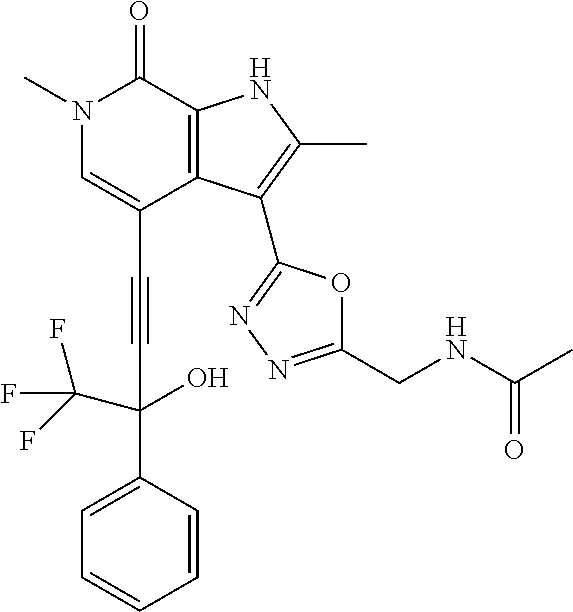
C(C1=CN(C)C(=O)C2=C1C(C1=NN=C(CNC(C)=O)O1)=C(C)N2)#CC(C(F)(F)F)(C1=CC=CC=C1)O
